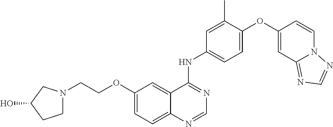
C12=CC=C(OCCN3CCC(O)C3)C=C1C(NC1=CC=C(OC3=CC4=NC=NN4C=C3)C(C)=C1)=NC=N2
